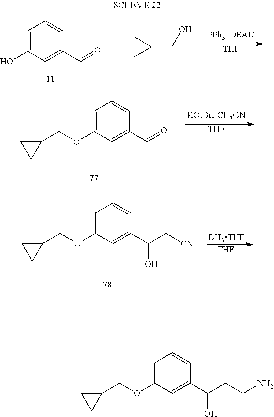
C1=C(O)C=C(C=O)C=C1.[THF].C1(CO)CC1.C1=C(OCC2CC2)C=C(C(CCN)O)C=C1.C1=C(OCC2CC2)C=C(C=O)C=C1.[THF].C1=C(OCC2CC2)C=C(C(C[CN])O)C=C1.[BH3THF].[THF]
